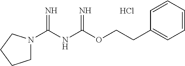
Cl.O(C(NC(N1CCCC1)=N)=N)CCC1=CC=CC=C1
